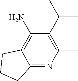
C12=C(N)C(C(C)C)=C(C)N=C1CCC2
